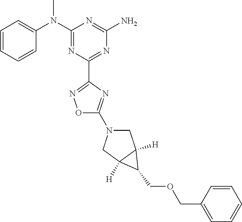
C1=CC=CC(N(C2=NC(C3=NOC(N4CC5([H])C([H])(C4)C5COCC4=CC=CC=C4)=N3)=NC(N)=N2)C)=C1
